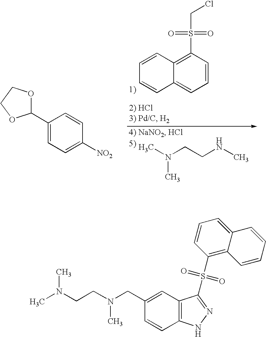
C1=CC2=C(S(=O)(=O)CCl)C=CC=C2C=C1.CN(CCNC)C.C1(C2OCCO2)=CC=C([NO2])C=C1.C1(S(=O)(=O)C2=NNC3=C2C=C(CN(CCN(C)C)C)C=C3)=C2C(=CC=C1)C=CC=C2
